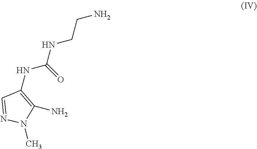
N(C1=C(N)N(C)N=C1)C(NCCN)=O
